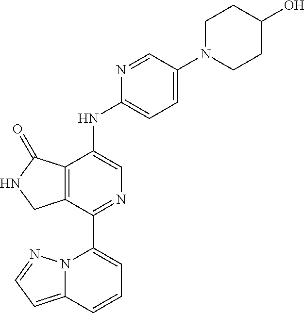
C12=C(C(=O)NC1)C(NC1=CC=C(N3CCC(O)CC3)C=N1)=CN=C2C1=CC=CC2=CC=NN12
